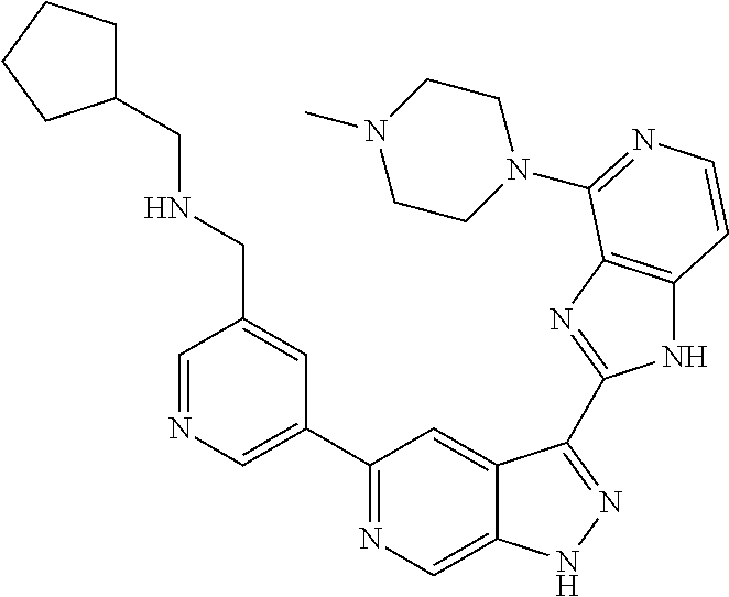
C1=NC=C(C2=NC=C3C(=C2)C(C2=NC4=C(N2)C=CN=C4N2CCN(C)CC2)=NN3)C=C1CNCC1CCCC1
